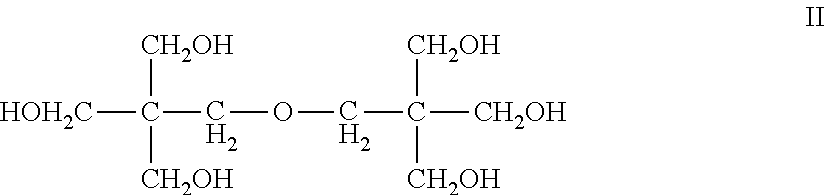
[HOH2C]C(COCC([CH2OH])([CH2OH])[CH2OH])([CH2OH])[CH2OH]
